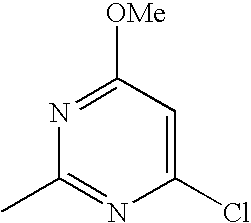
N1=C([OMe])C=C(Cl)N=C1C
